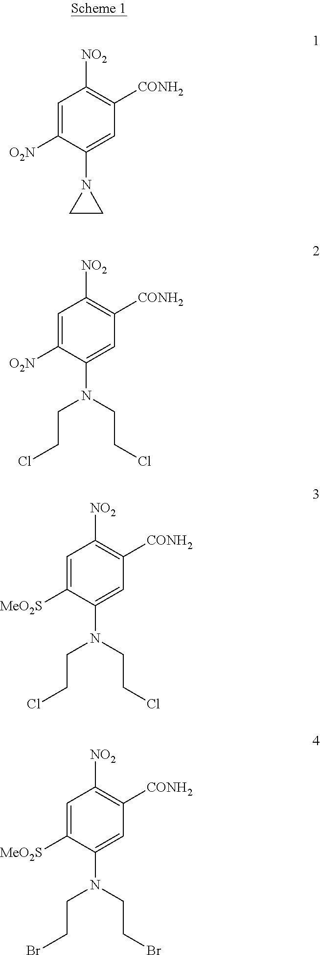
C1=C([O2N])C(N2CC2)=CC([CONH2])=C1[NO2].C1=C([O2N])C(N(CCCl)CCCl)=CC([CONH2])=C1[NO2].C1=C([MeO2S])C(N(CCCl)CCCl)=CC([CONH2])=C1[NO2].C1=C([MeO2S])C(N(CCBr)CCBr)=CC([CONH2])=C1[NO2]
